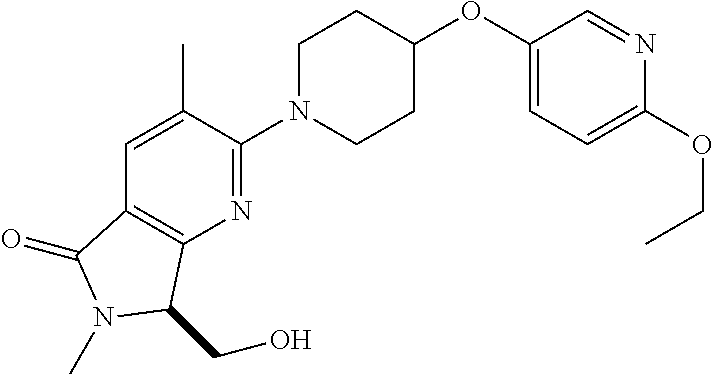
C1(OC2CCN(C3=NC4=C(C(=O)N(C)C4CO)C=C3C)CC2)=CC=C(OCC)N=C1
